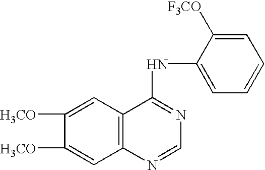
C1([H3CO])=CC2=C(C=C1[H3CO])C(NC1=CC=CC=C1[F3CO])=NC=N2
